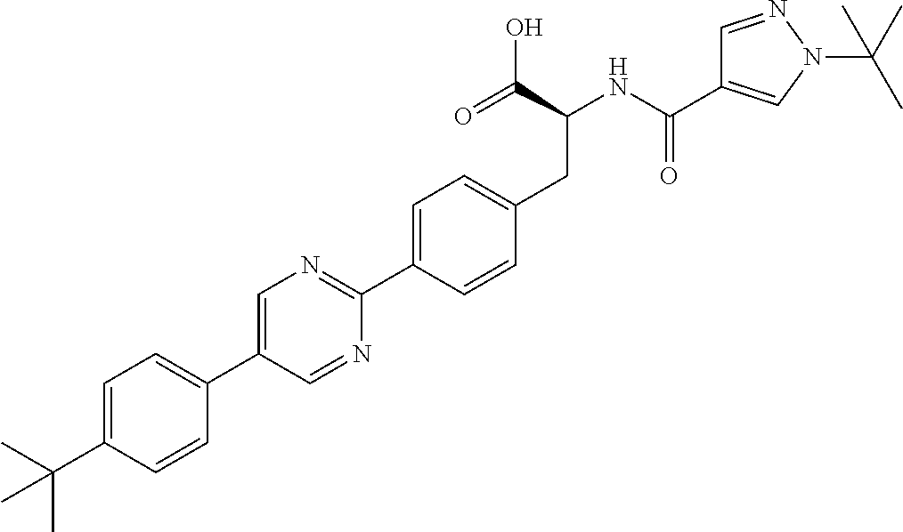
CC(C1=CC=C(C2=CN=C(C3=CC=C(CC(C(O)=O)NC(=O)C4=CN(C(C)(C)C)N=C4)C=C3)N=C2)C=C1)(C)C
